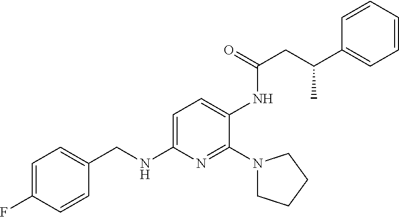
C1=C(F)C=CC(CNC2=CC=C(NC(=O)CC(C3=CC=CC=C3)C)C(N3CCCC3)=N2)=C1
